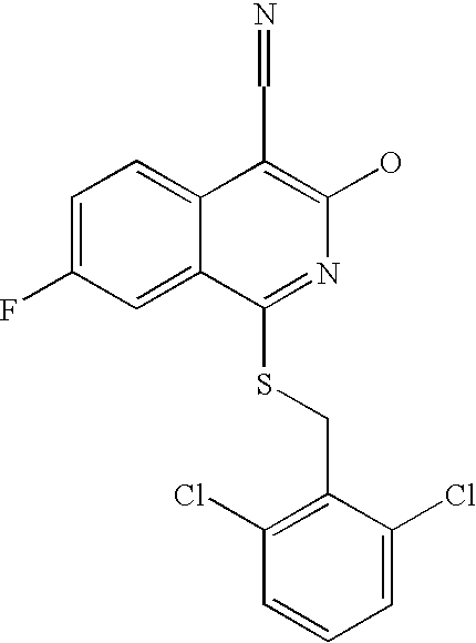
C1=C(F)C=C2C(=C1)C(C=N)=C(O)N=C2SCC1=C(Cl)C=CC=C1Cl
